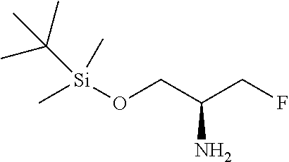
C([Si](OCC(CF)N)(C)C)(C)(C)C
